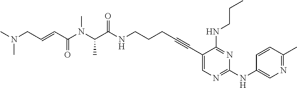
C(N(C(C(NCCCC#CC1=CN=C(NC2=CN=C(C)C=C2)N=C1NCCC)=O)C)C)(C=CCN(C)C)=O
